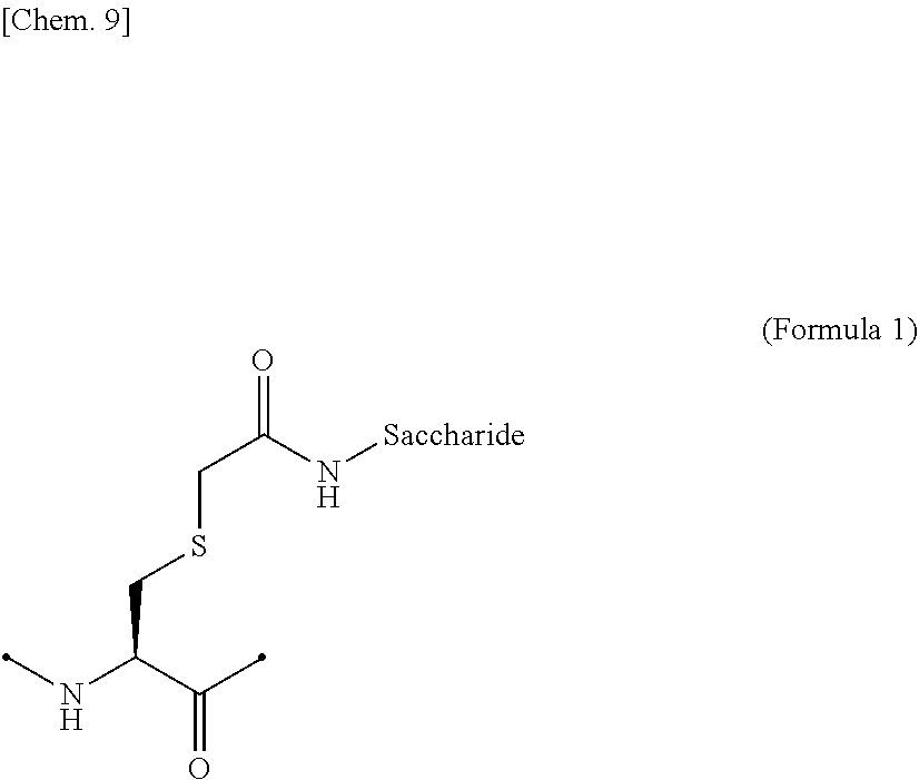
C(C(N[Saccharide])=O)SCC(NC)C(C)=O
